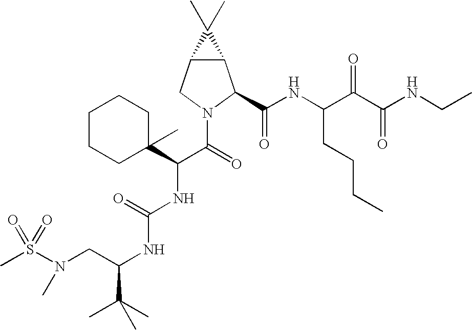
S(N(CC(NC(NC(C(=O)N1C(C(NC(C(C(NCC)=O)=O)CCCC)=O)C2C(C1)C2(C)C)C1(C)CCCCC1)=O)C(C)(C)C)C)(=O)(=O)C
